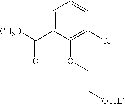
C1=C(C([CH3O])=O)C(OCC[OTHP])=C(Cl)C=C1
